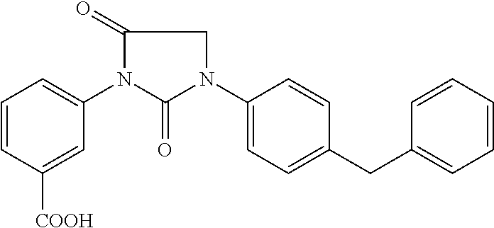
C1=CC([COOH])=CC(N2C(=O)N(C3=CC=C(CC4=CC=CC=C4)C=C3)CC2=O)=C1
